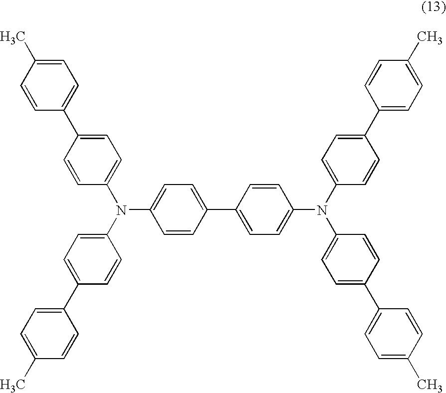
C1=CC(C2=CC=C(N(C3=CC=C(C4=CC=C(C)C=C4)C=C3)C3=CC=C(C4=CC=C(C)C=C4)C=C3)C=C2)=CC=C1N(C1=CC=C(C2=CC=C(C)C=C2)C=C1)C1=CC=C(C2=CC=C(C)C=C2)C=C1
